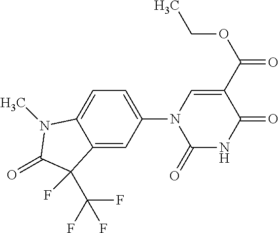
C12=CC(N3C(=O)NC(=O)C(C(OCC)=O)=C3)=CC=C1N(C)C(=O)C2(F)C(F)(F)F
